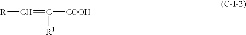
[R]C=C([R1])[COOH]
